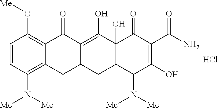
C1=CC(N([Me])[Me])=C2C(=C1O[Me])C(=O)C1=C(O)C3(O)C(CC1C2)C(N([Me])[Me])C(O)=C(C(N)=O)C3=O.Cl
